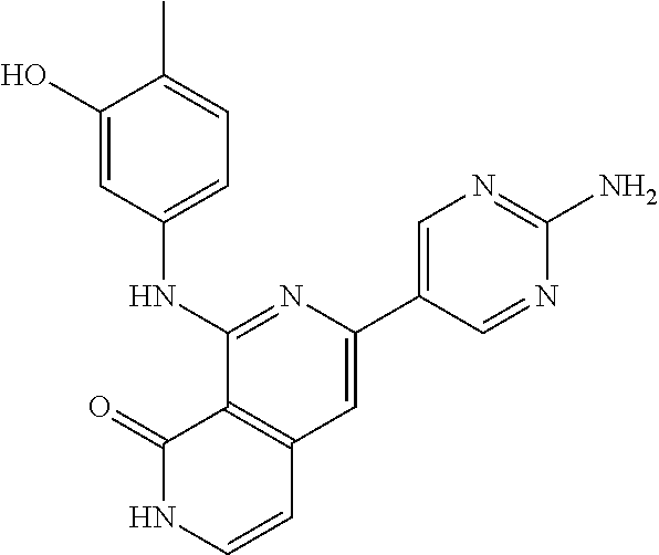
N1=C(NC2=CC=C(C)C(O)=C2)C2=C(C=C1C1=CN=C(N)N=C1)C=CNC2=O
